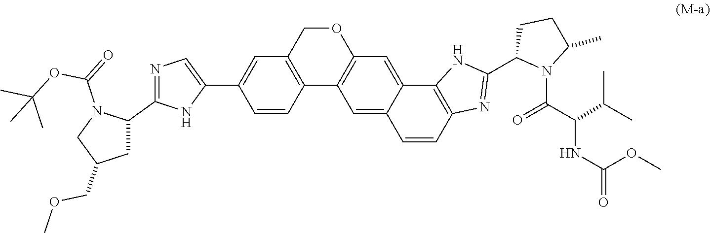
O1CC2=C(C3=C1C=C1C(=C3)C=CC3=C1NC(C1N(C(C(C(C)C)NC(=O)OC)=O)C(C)CC1)=N3)C=CC(C1=CN=C(C3N(C(=O)OC(C)(C)C)CC(COC)C3)N1)=C2
